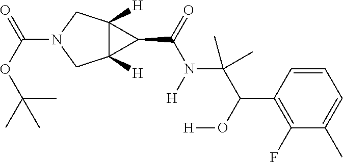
C12([H])C([H])(CN(C(OC(C)(C)C)=O)C1)C2C(=O)N(C(C(C1=C(F)C(C)=CC=C1)O[H])(C)C)[H]
